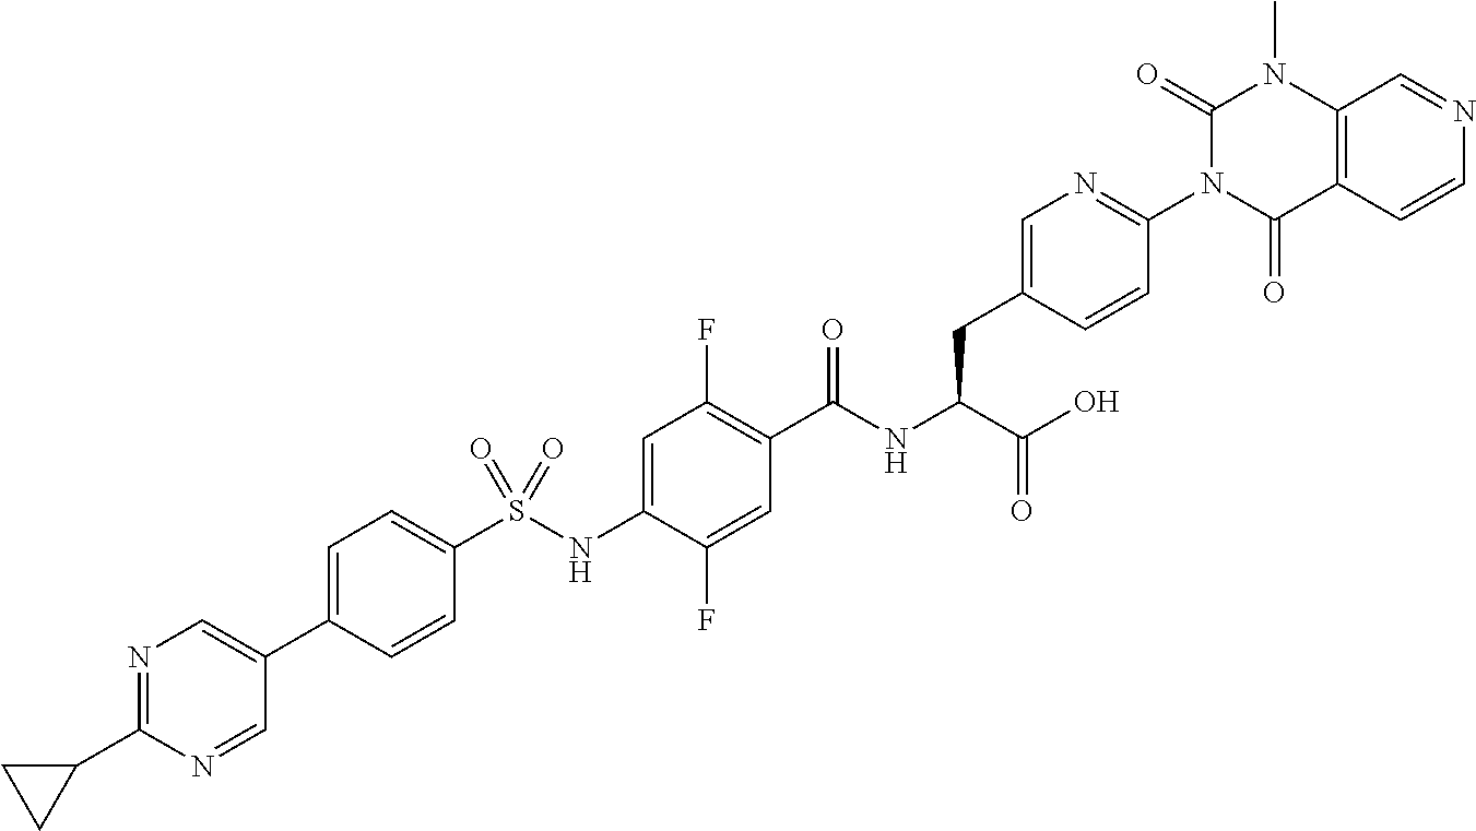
C1=C(C2=CN=C(C3CC3)N=C2)C=CC(S(NC2=CC(F)=C(C(NC(C(O)=O)CC3=CN=C(N4C(=O)N(C)C5=C(C4=O)C=CN=C5)C=C3)=O)C=C2F)(=O)=O)=C1
